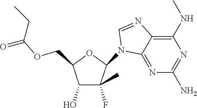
C(OCC1C(O)C(C)(F)C(N2C3=NC(N)=NC(NC)=C3N=C2)O1)(=O)CC
